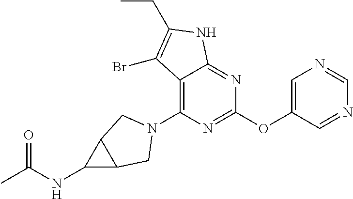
C12=C(N3CC4C(NC(C)=O)C4C3)N=C(OC3=CN=CN=C3)N=C1NC(CC)=C2Br
